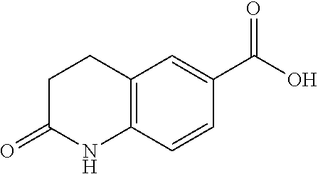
C12=C(C=CC(C(O)=O)=C1)NC(=O)CC2
